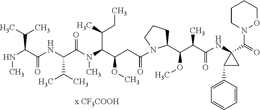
N(C(C(NC(C(N(C(C(CC(=O)N1CCCC1C(C(C(=O)NC1(C(N2OCCCC2)=O)C(C2=CC=CC=C2)C1)C)OC)OC)C(CC)C)C)=O)C(C)C)=O)C(C)C)C
